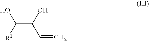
C(C(O)C=C)([R1])O
